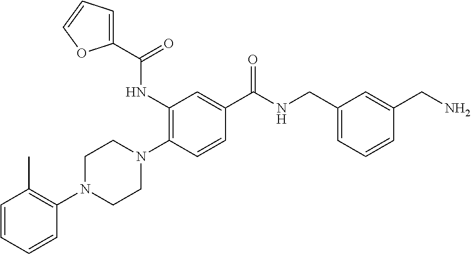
C1=CC=CC(N2CCN(C3=C(NC(C4=CC=CO4)=O)C=C(C(NCC4=CC=CC(CN)=C4)=O)C=C3)CC2)=C1C
